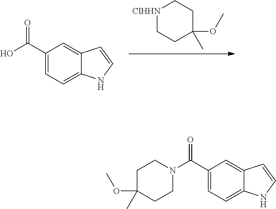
[ClHHN]1CCC(C)(OC)CC1.C1(C(O)=O)=CC=C2C(=C1)C=CN2.C1(C(=O)N2CCC(C)(OC)CC2)=CC=C2C(=C1)C=CN2
